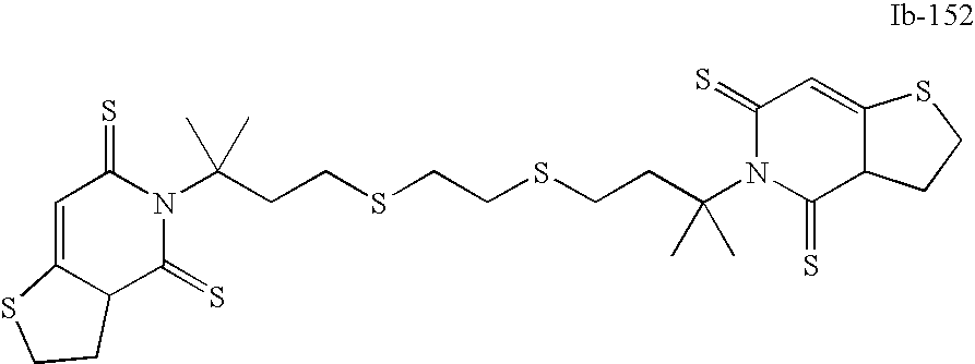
C(CSCCSCCC(N1C(=S)C=C2C(C1=S)CCS2)(C)C)C(N1C(=S)C2C(=CC1=S)SCC2)(C)C
